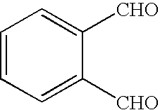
C1=C([CHO])C([CHO])=CC=C1
